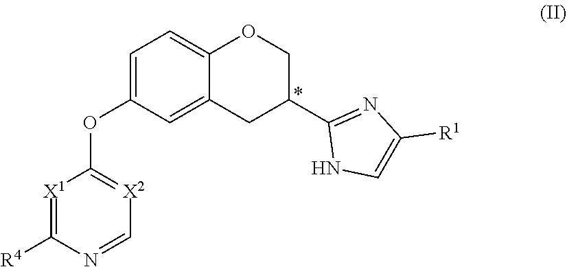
C1=C2OCC(C3=NC([R1])=CN3)CC2=CC(OC2=[X2]C=NC([R4])=[X1]2)=C1
